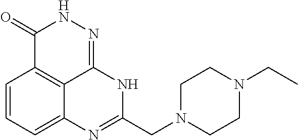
C1=CC=C2C3=C1C(=O)NN=C3NC(CN1CCN(CC)CC1)=N2
